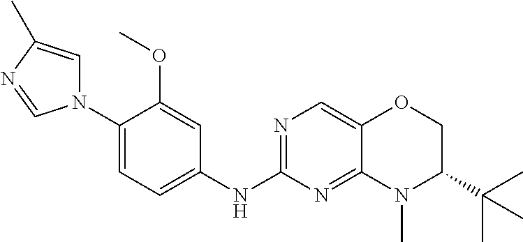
C1(N2C=C(C)N=C2)=CC=C(NC2=NC=C3C(=N2)N(C)C(C(C)(C)C)CO3)C=C1OC
